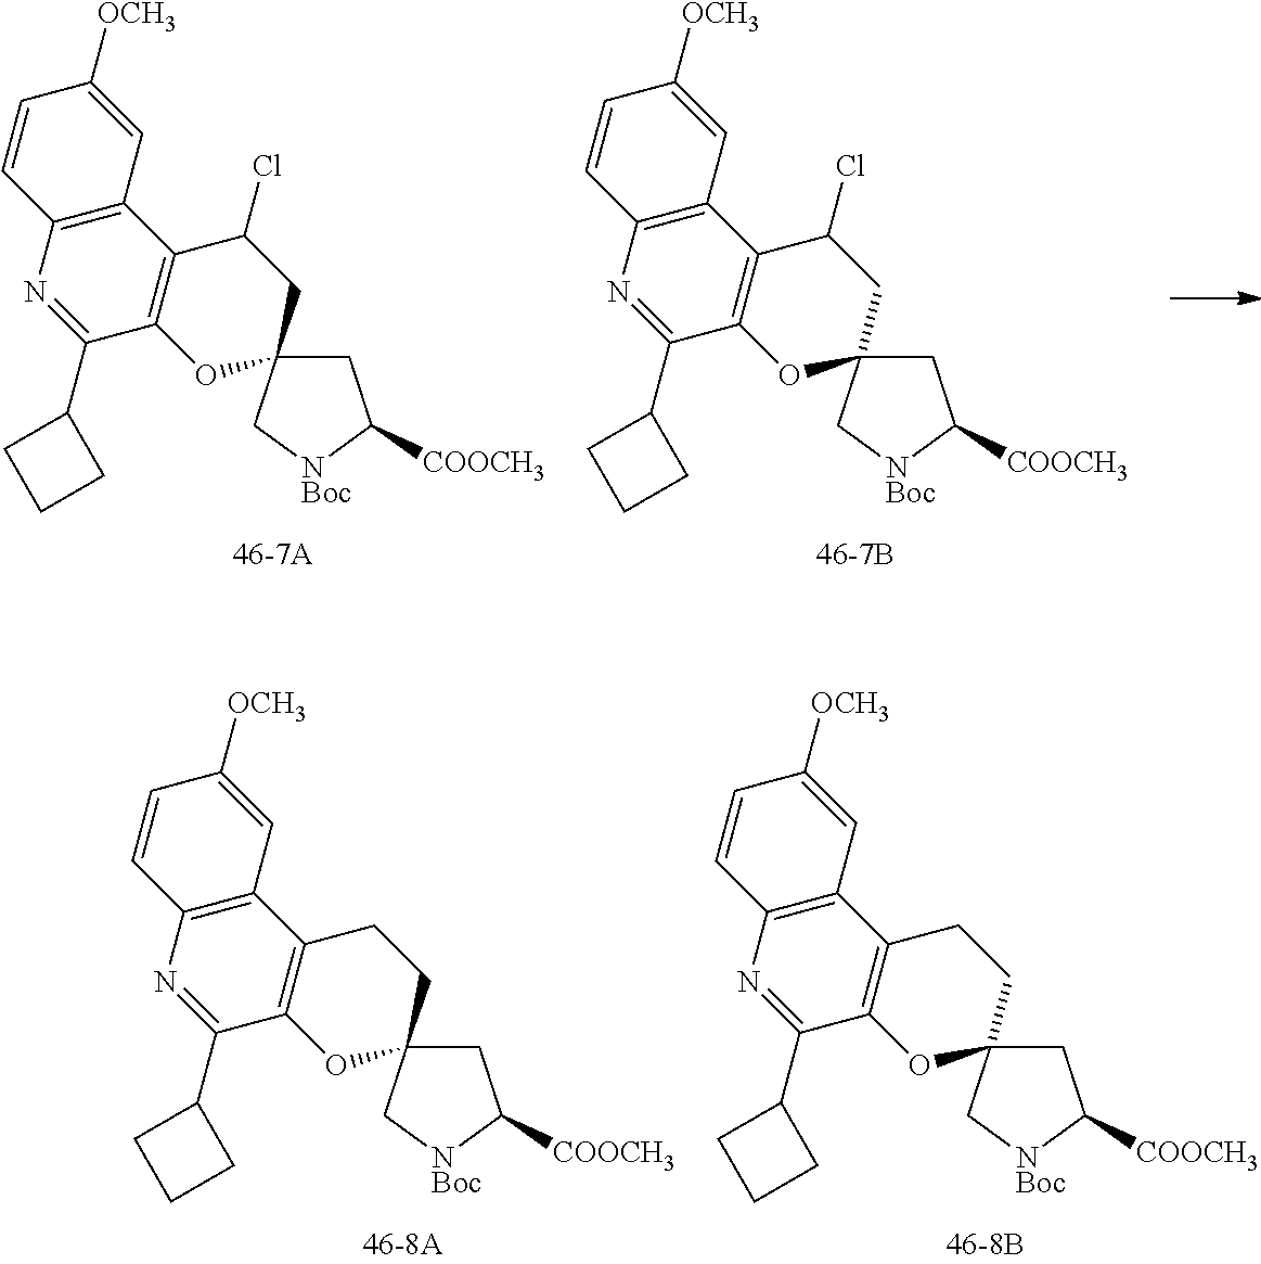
C1C2(C[NBoc]C1[COOCH3])CCC1=C(O2)C(C2CCC2)=NC2=C1C=C([OCH3])C=C2.C1C2(C[NBoc]C1[COOCH3])CCC1=C(O2)C(C2CCC2)=NC2=C1C=C([OCH3])C=C2.C1C2(C[NBoc]C1[COOCH3])CC(Cl)C1=C(O2)C(C2CCC2)=NC2=C1C=C([OCH3])C=C2.C1C2(C[NBoc]C1[COOCH3])CC(Cl)C1=C(O2)C(C2CCC2)=NC2=C1C=C([OCH3])C=C2
